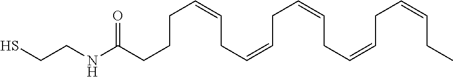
C(CCC=CCC=CCC=CCC=CCC=CCC)C(NCCS)=O
